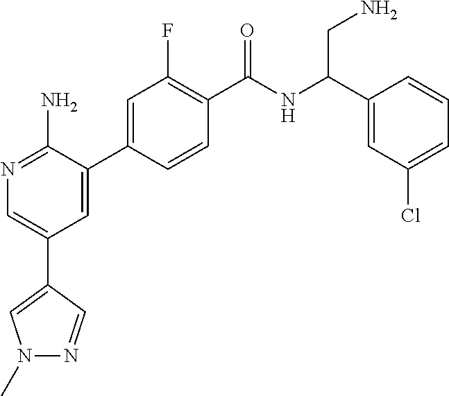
N1=C(N)C(C2=CC(F)=C(C(NC(C3=CC(Cl)=CC=C3)CN)=O)C=C2)=CC(C2=CN(C)N=C2)=C1
